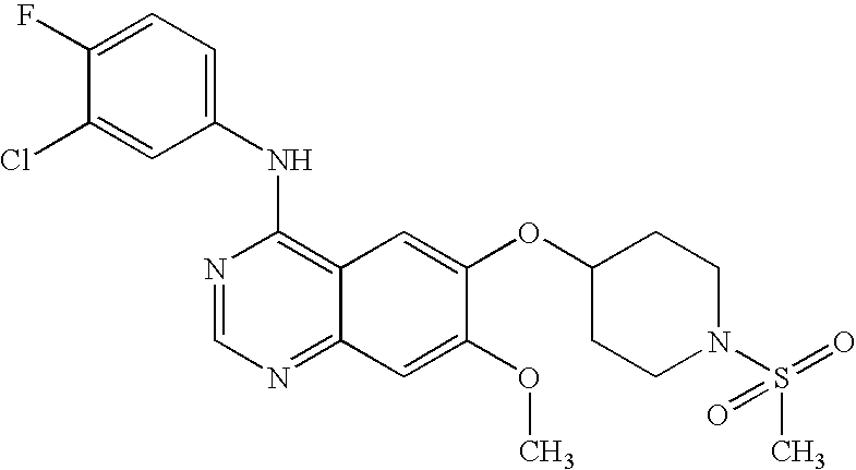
N1=CN=C2C(=C1NC1=CC=C(F)C(Cl)=C1)C=C(OC1CCN(S(=O)(C)=O)CC1)C(OC)=C2
